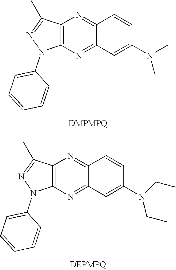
C12=C(N=C3C(=N1)C=CC(N(C)C)=C3)N(C1=CC=CC=C1)N=C2C.C12=C(N=C3C(=N1)C=CC(N(CC)CC)=C3)N(C1=CC=CC=C1)N=C2C
